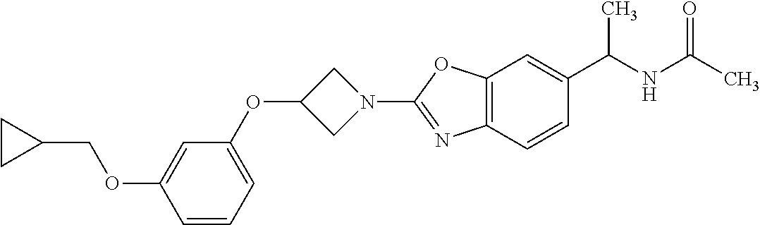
O(C1=CC(OC2CN(C3=NC4=C(O3)C=C(C(NC(C)=O)C)C=C4)C2)=CC=C1)CC1CC1
